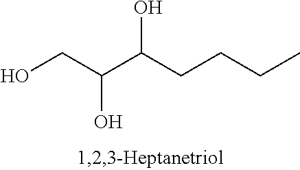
OCC(C(CCCC)O)O
